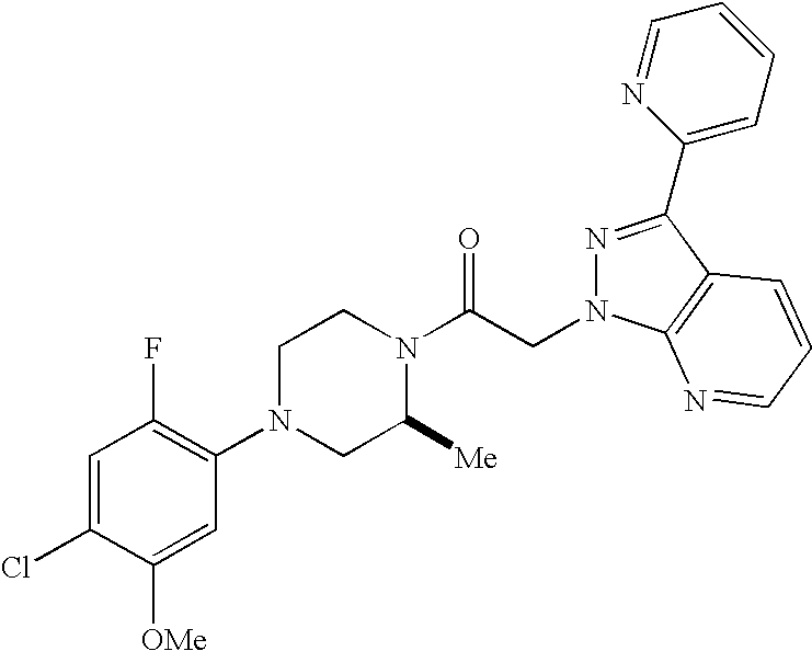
C1=C(Cl)C([OMe])=CC(N2CC([Me])N(C(CN3N=C(C4=CC=CC=N4)C4=C3N=CC=C4)=O)CC2)=C1F
